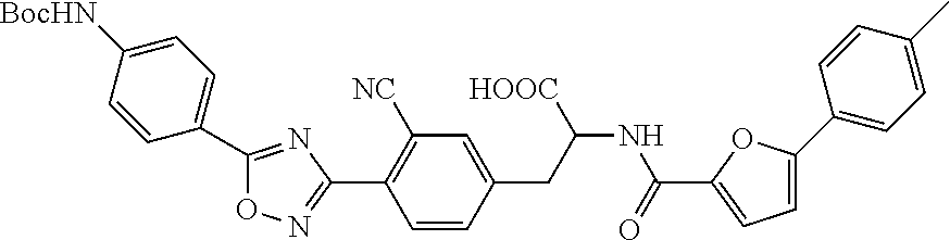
C1=CC(C2=NC(C3=C([NC])C=C(CC(NC(=O)C4=CC=C(C5=CC=C(C)C=C5)O4)[HOOC])C=C3)=NO2)=CC=C1[BocHN]
